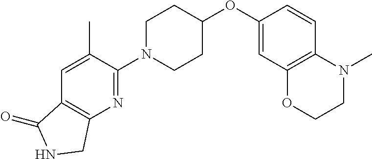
C1(OC2CCN(C3=NC4=C(C(=O)NC4)C=C3C)CC2)=CC2=C(C=C1)N(C)CCO2
